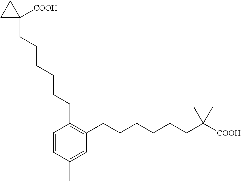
C1=CC(CCCCCCC2([COOH])CC2)=C(CCCCCCC(C)(C)[COOH])C=C1C
